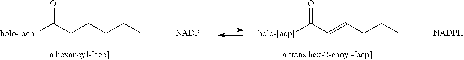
[holo-[acp]]C(=O)CCCCC.[holo-[acp]]C(=O)C=CCCC.[NADP+].[NADPH]
